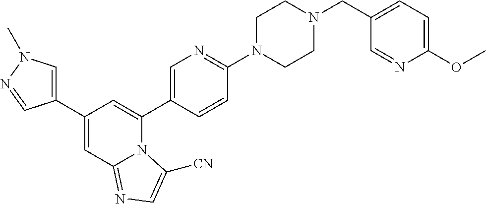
C1(C2=CN(C)N=C2)=CC2=NC=C([CN])N2C(C2=CN=C(N3CCN(CC4=CC=C(OC)N=C4)CC3)C=C2)=C1
